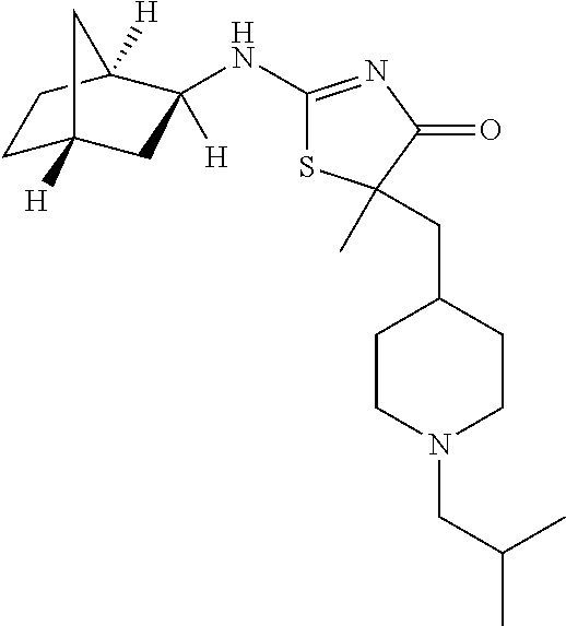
C1C2([H])CC(NC3=NC(=O)C(C)(CC4CCN(CC(C)C)CC4)S3)([H])C([H])(C1)C2
